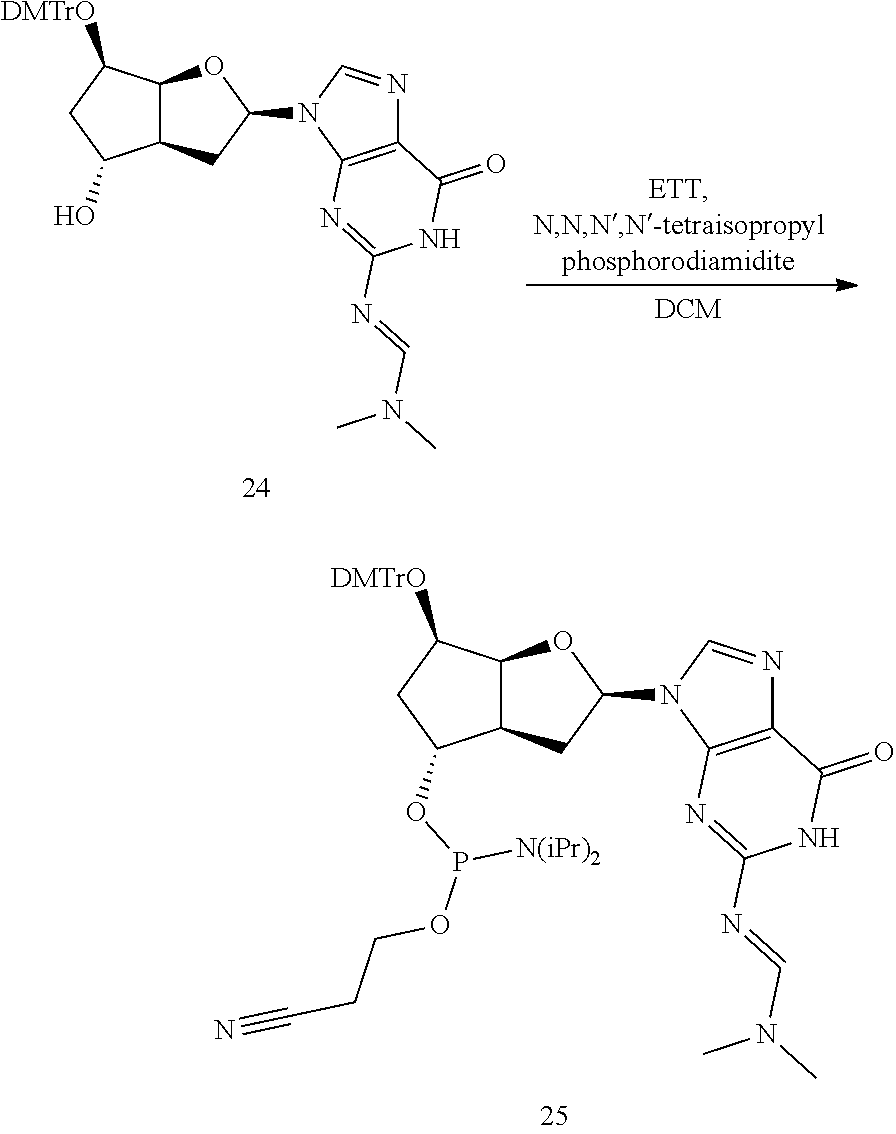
C12C(C([DMTrO])CC1O)OC(N1C3=C(N=C1)C(=O)NC(N=CN(C)C)=N3)C2.C12C(C([DMTrO])CC1OP(OCCC#N)[N(iPr)2])OC(N1C3=C(N=C1)C(=O)NC(N=CN(C)C)=N3)C2
